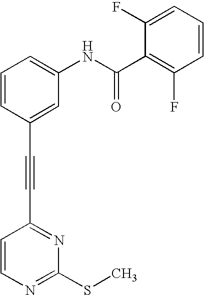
C1=CC(C#CC2=NC(SC)=NC=C2)=CC(NC(C2=C(F)C=CC=C2F)=O)=C1
